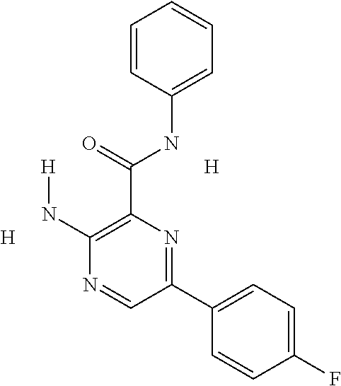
C1=CC(NC(C2=C(N[H])N=CC(C3=CC=C(F)C=C3)=N2)=O)=CC=C1.[H].[H]
